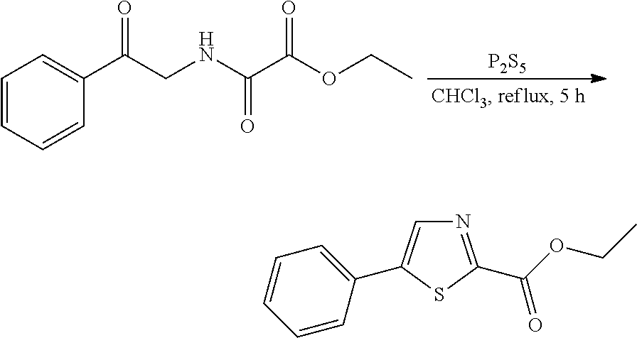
C1=CC=CC(C(CNC(C(OCC)=O)=O)=O)=C1.[P2S5].N1=C(C(=O)OCC)SC(C2=CC=CC=C2)=C1
